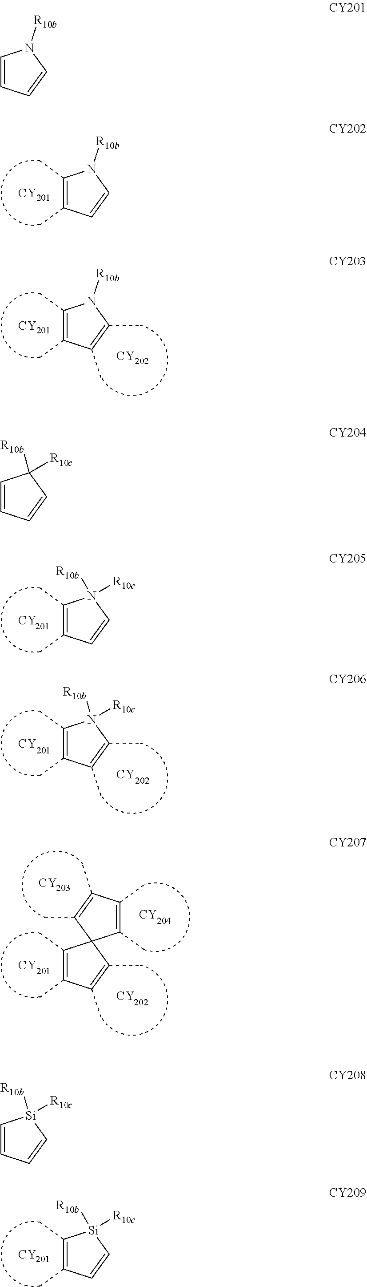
C1(C)=C(C)C=CN1[R10b].[CY201].C1(C)=C(C)C(C)=C(C)N1[R10b].[CY201].[CY202].C1(C)=C(C)C=CN1([R10b])[R10c].[CY].C1(C)=C(C)C(C)=C(C)N1([R10b])[R10c].[CY].[CY].C1(C)=C(C)C(C)=C(C)C12C(C)=C(C)C(C)=C2C.[CY].[CY].[CY].[CY].C1(C)=C(C)C=C[Si]1([R10b])[R10c].[CY].C1=CC=CN1[R10b].C1=CC=CC1([R10b])[R10c].C1=CC=C[Si]1([R10b])[R10c]
